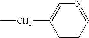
C(C1=CN=CC=C1)C
